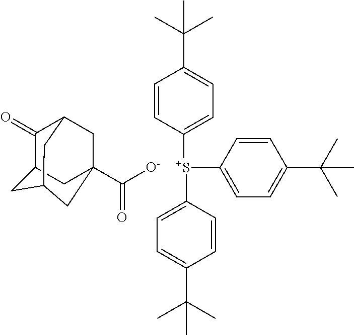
C1=CC([S+](C2=CC=C(C(C)(C)C)C=C2)C2=CC=C(C(C)(C)C)C=C2)=CC=C1C(C)(C)C.C1(=O)C2CC3(C([O-])=O)CC1CC(C2)C3
